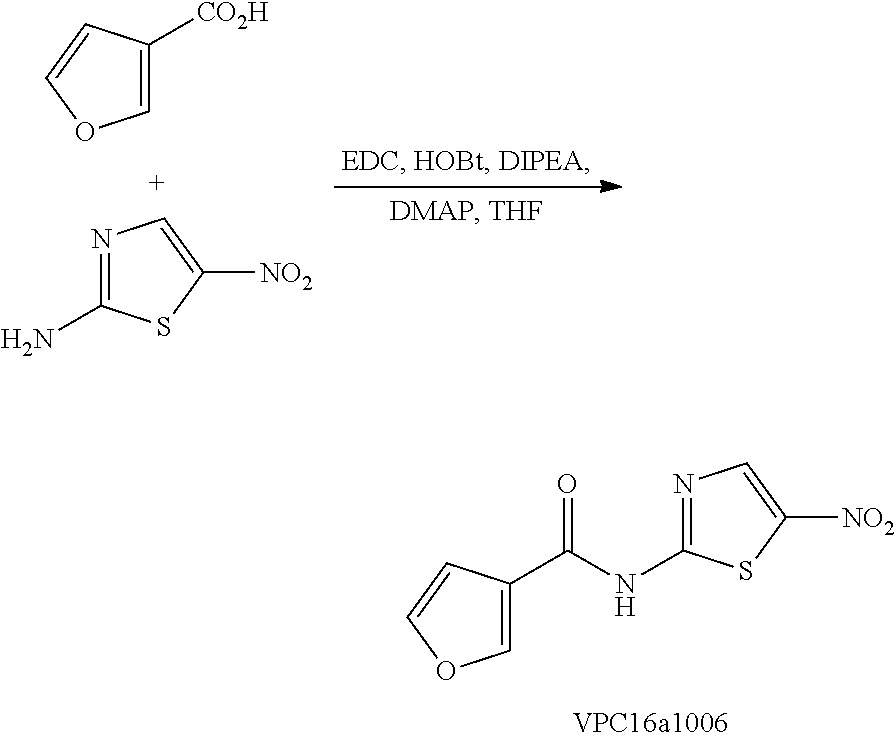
C1=C(C(NC2=NC=C([NO2])S2)=O)C=CO1.C1=C([CO2H])C=CO1.N1=C(N)SC([NO2])=C1
